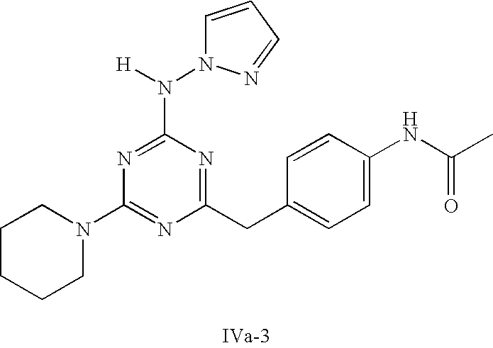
C1(N(N2C=CC=N2)[H])=NC(N2CCCCC2)=NC(CC2=CC=C(NC(C)=O)C=C2)=N1
